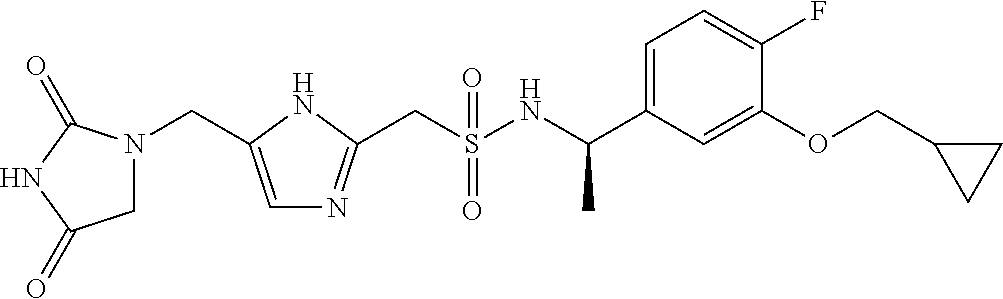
C(S(NC(C1=CC=C(F)C(OCC2CC2)=C1)C)(=O)=O)C1=NC=C(CN2CC(=O)NC2=O)N1
